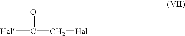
[Hal]C(C[Hal])=O
